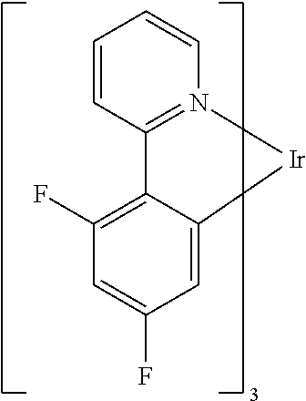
C12=CC(F)=CC(F)=C1C1=N(C=CC=C1)[Ir]2
